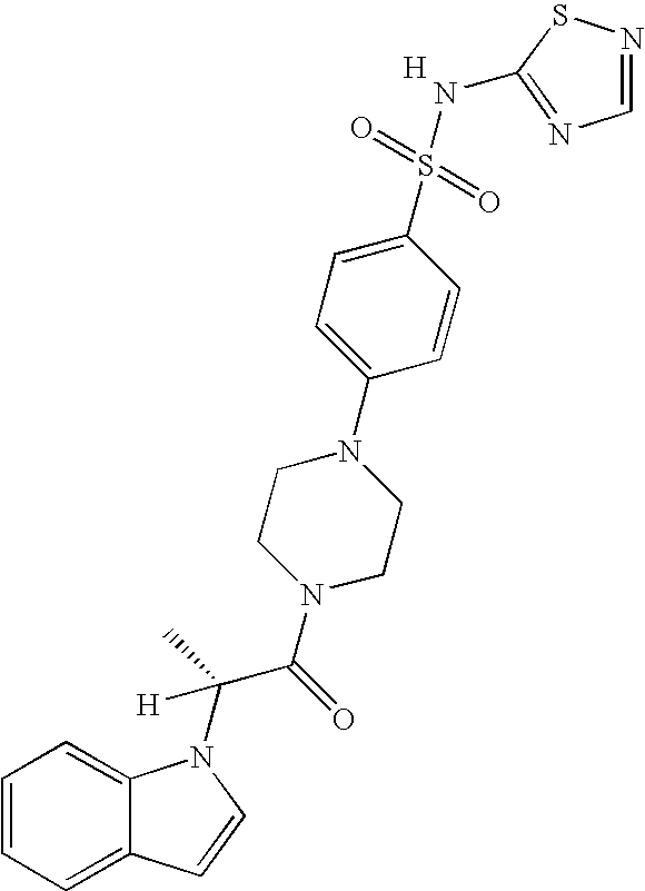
C1=CC=C2C(=C1)N(C(C(N1CCN(C3=CC=C(S(=O)(=O)NC4=NC=NS4)C=C3)CC1)=O)(C)[H])C=C2.[H]
